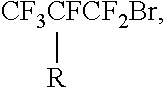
[CF3CFCF2Br][R]
